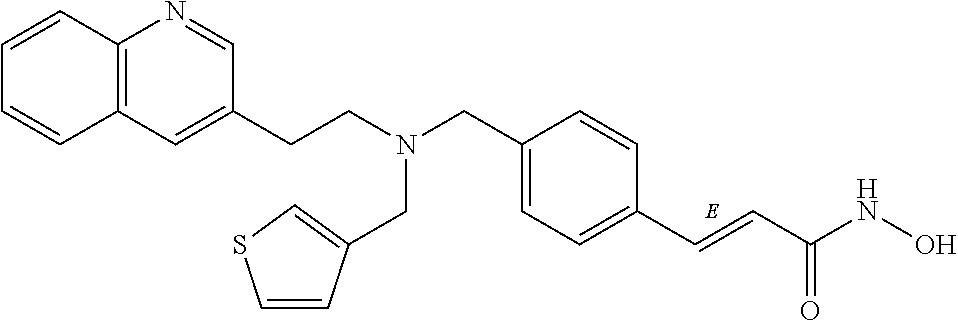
C(C1=CC=C(C=CC(NO)=O)C=C1)N(CCC1=CC2=C(N=C1)C=CC=C2)CC1=CSC=C1
